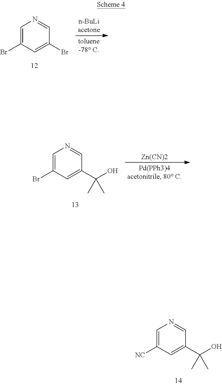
C1=C(Br)C=C(Br)C=N1.C1=C(Br)C=C(C(O)(C)C)C=N1.[Zn(CN)2].C1=C([NC])C=C(C(O)(C)C)C=N1
